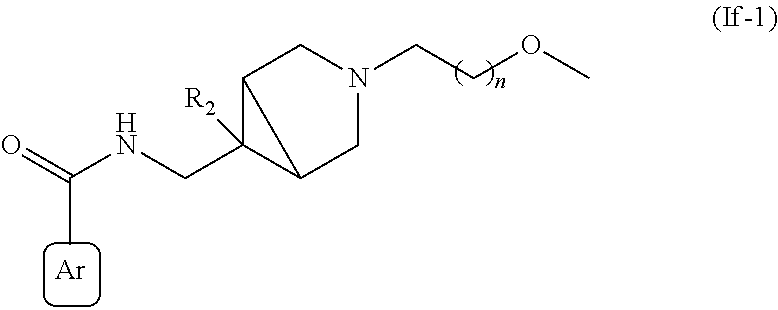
[Ar].C12C(CNC(=O)C)([R2])C1CN(CCOC)C2
